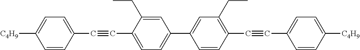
C1=CC(C#CC2=CC=C(C3=CC(CC)=C(C#CC4=CC=C([C4H9])C=C4)C=C3)C=C2CC)=CC=C1[C4H9]
